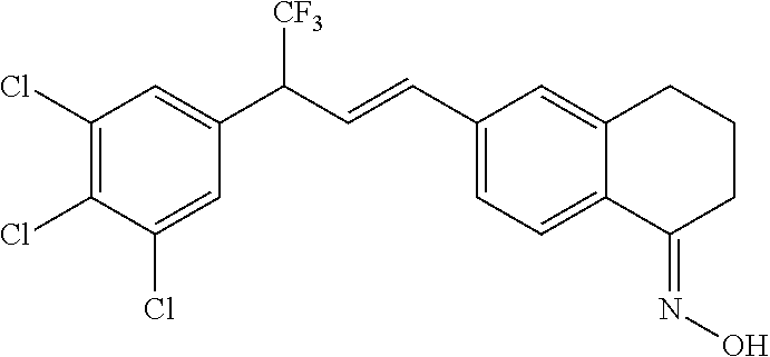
C1(Cl)=C(Cl)C(Cl)=CC(C([CF3])C=CC2=CC=C3C(=C2)CCCC3=NO)=C1
